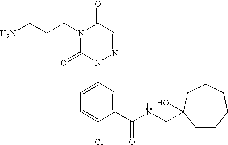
C1(C(NCC2(O)CCCCCC2)=O)=CC(N2N=CC(=O)N(CCCN)C2=O)=CC=C1Cl
